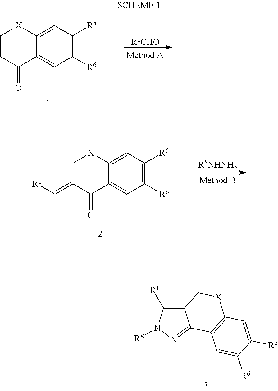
C12C([R1])N([R8])N=C1C1=C([X]C2)C=C([R5])C([R6])=C1.C1([R6])=C([R5])C=C2C(=C1)C(=O)CC[X]2.[R1CHO].C1([R6])=C([R5])C=C2C(=C1)C(=O)C(=C[R1])C[X]2.[R8NHNH2]
